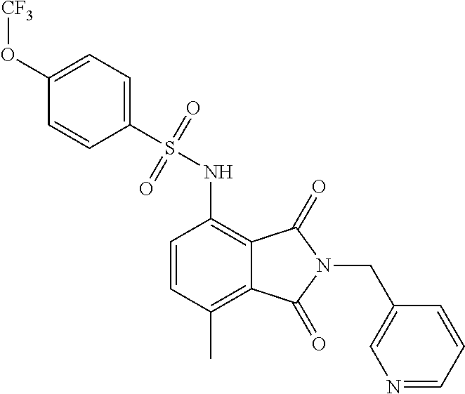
C1=CC(C)=C2C(=C1NS(=O)(=O)C1=CC=C(O[CF3])C=C1)C(=O)N(CC1=CN=CC=C1)C2=O
